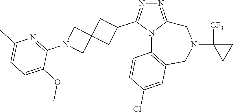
N1=C2N(C(C3CC4(C3)CN(C3=NC(C)=CC=C3OC)C4)=N1)C1=C(CN(C3([CF3])CC3)C2)C=C(Cl)C=C1
